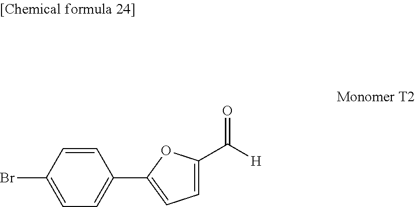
C1=CC(Br)=CC=C1C1=CC=C(C(=O)[H])O1
